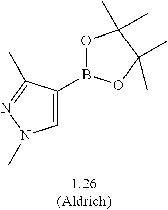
O1B(C2=CN(C)N=C2C)OC(C)(C)C1(C)C
